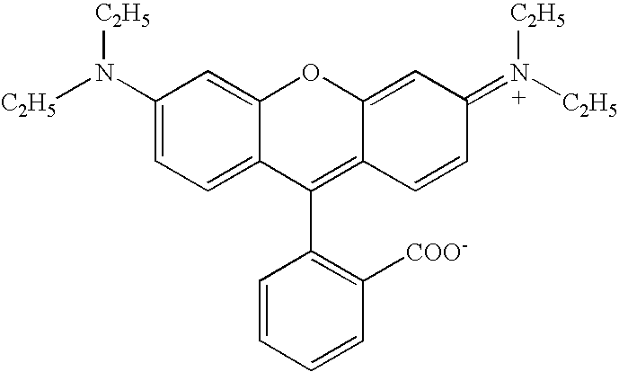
C1(N([C2H5])[C2H5])=CC=C2C(=C1)OC1=CC(=N([C2H5])[C2H5])C=CC1=C2C1=C([COO-])C=CC=C1
